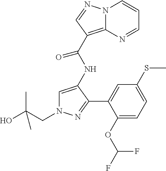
C1=C(NC(C2=C3N(C=CC=N3)N=C2)=O)C(C2=CC(SC)=CC=C2OC(F)F)=NN1CC(O)(C)C
